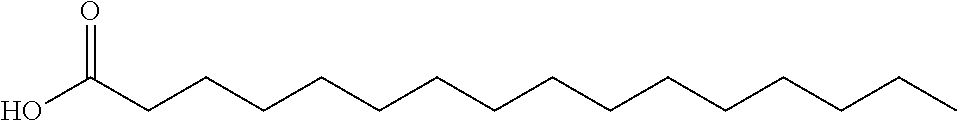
C(CCCCCC(O)=O)CCCCCCCCC
